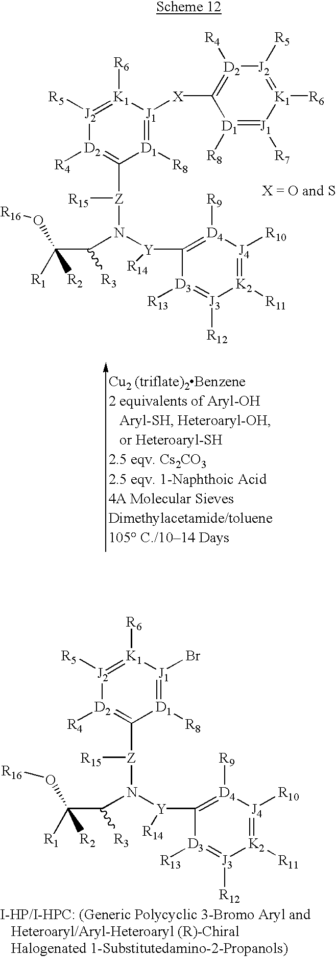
[J2]1([R5])=[K1]([R6])[J1]([X]C2=[D2]([R4])[J2]([R5])=[K1]([R6])[J1]([R7])=[D1]2[R8])=[D1]([R8])C([Z](N([Y](C2=[D4]([R9])[J4]([R10])=[K2]([R11])[J3]([R12])=[D3]2[R13])[R14])C(C([R2])([R1])O[R16])[R3])[R15])=[D2]1[R4].[J2]1([R5])=[K1]([R6])[J1](Br)=[D1]([R8])C([Z](N([Y](C2=[D4]([R9])[J4]([R10])=[K2]([R11])[J3]([R12])=[D3]2[R13])[R14])C(C([R1])([R2])O[R16])[R3])[R15])=[D2]1[R4]
